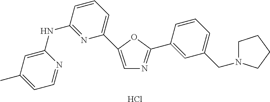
C1=C(C)C=C(NC2=NC(C3=CN=C(C4=CC(CN5CCCC5)=CC=C4)O3)=CC=C2)N=C1.Cl
